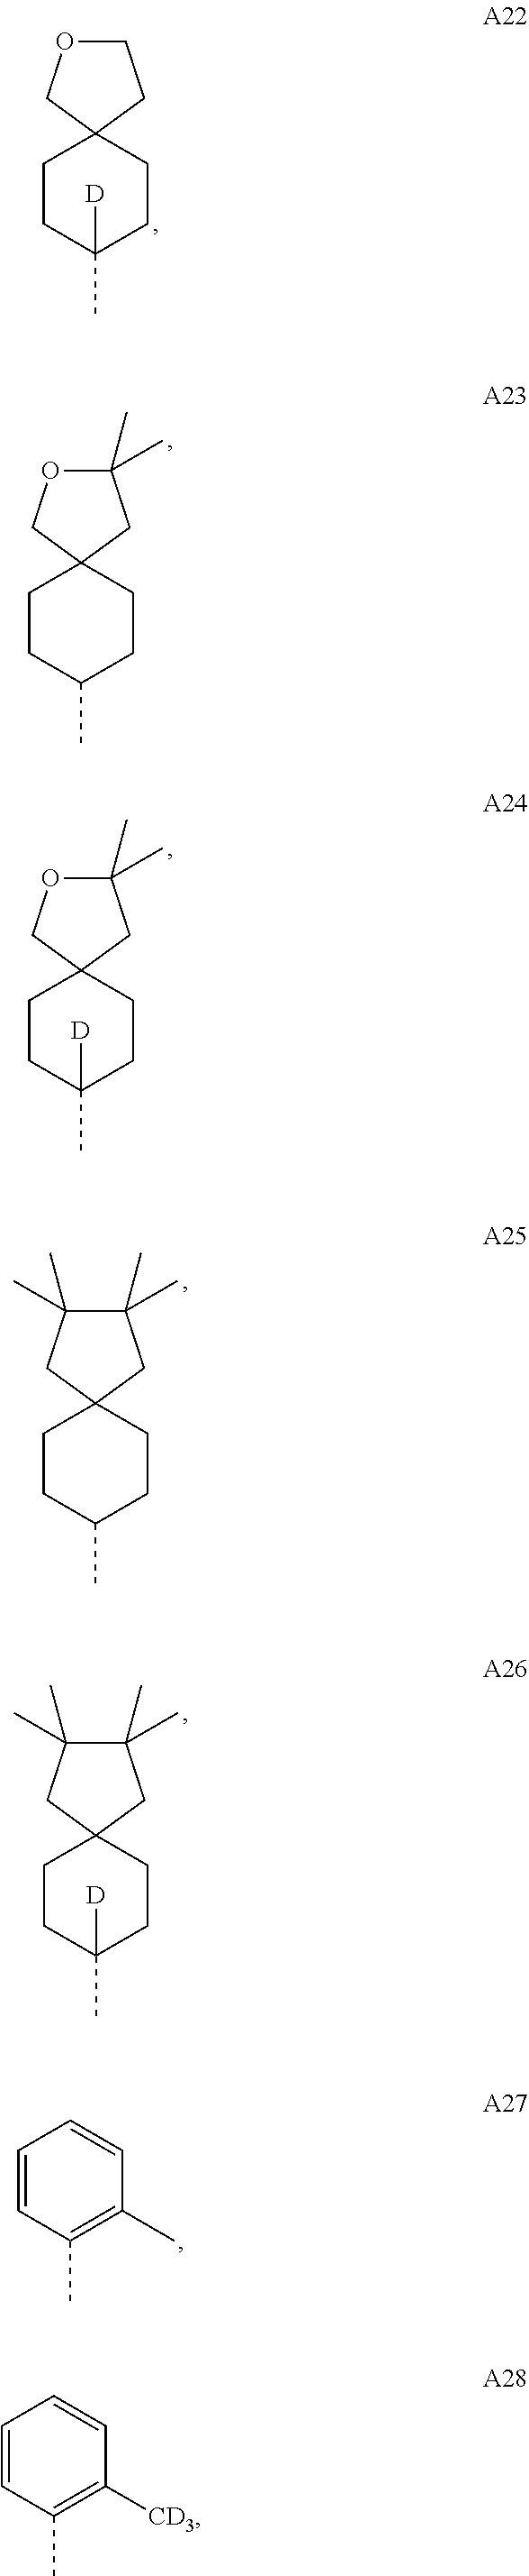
C1=CC(C)=C(C)C=C1.C1CC(C)([D])CCC12COCC2.C1CC(C)CCC12COC(C)(C)C2.C1CC(C)([D])CCC12COC(C)(C)C2.C1CC(C)CCC12CC(C)(C)C(C)(C)C2.C1CC(C)([D])CCC12CC(C)(C)C(C)(C)C2.C1=CC(C)=C([CD3])C=C1
